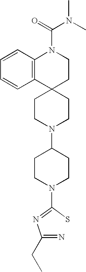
C1=CC2=C(C=C1)C1(CCN2C(=O)N(C)C)CCN(C2CCN(C(=NC(=N)CC)S)CC2)CC1
